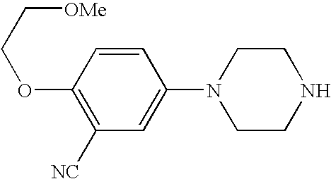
C1([NC])=C(OCC[OMe])C=CC(N2CCNCC2)=C1
